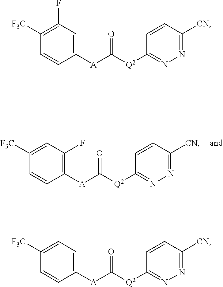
[Q2](C([A]C1=CC(F)=C([F3C])C=C1)=O)C1=NN=C([CN])C=C1.[Q2](C([A]C1=C(F)C=C([F3C])C=C1)=O)C1=NN=C([CN])C=C1.[Q2](C([A]C1=CC=C([F3C])C=C1)=O)C1=NN=C([CN])C=C1
